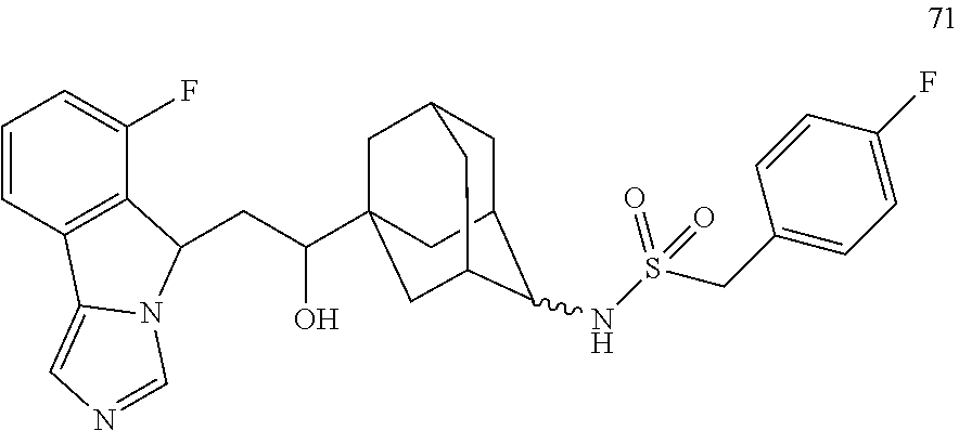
C1=CC2=C(C(F)=C1)C(CC(O)C13CC4CC(C(NS(CC5=CC=C(F)C=C5)(=O)=O)C(C1)C4)C3)N1C2=CN=C1
